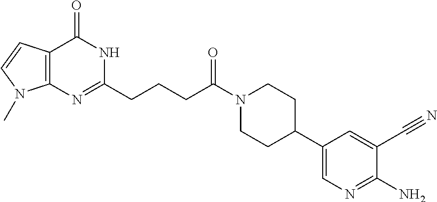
N1(C(CCCC2=NC3=C(C(=O)N2)C=CN3C)=O)CCC(C2=CN=C(N)C(C#N)=C2)CC1
